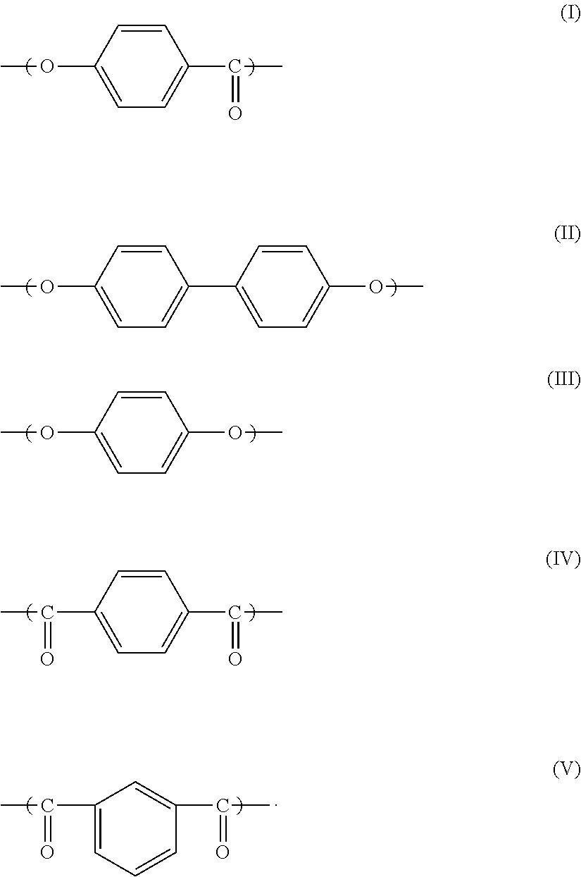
COC1=CC=C(C(C)=O)C=C1.COC1=CC=C(C2=CC=C(OC)C=C2)C=C1.COC1=CC=C(OC)C=C1.CC(C1=CC=C(C(C)=O)C=C1)=O.CC(C1=CC=CC(C(C)=O)=C1)=O
